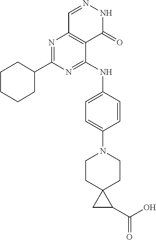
N1=C(NC2=CC=C(N3CCC4(CC3)CC4C(O)=O)C=C2)C2=C(N=C1C1CCCCC1)C=NNC2=O
